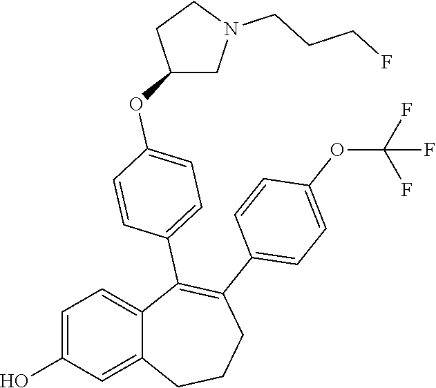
C1=C(O)C=C2C(=C1)C(C1=CC=C(OC3CN(CCCF)CC3)C=C1)=C(C1=CC=C(OC(F)(F)F)C=C1)CCC2
